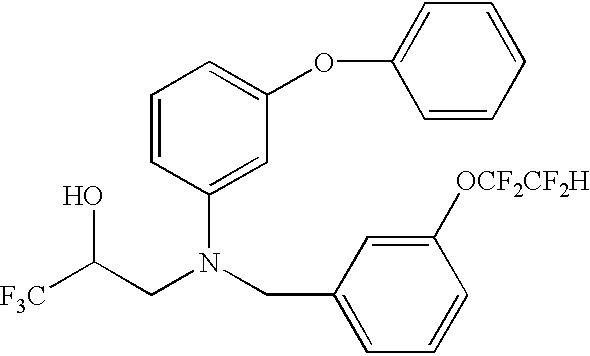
[F3C]C(CN(CC1=CC=CC([OCF2CF2H])=C1)C1=CC(OC2=CC=CC=C2)=CC=C1)O
